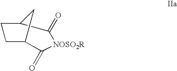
C1(=O)C2CCC(C(=O)[NOSO2R]1)C2
